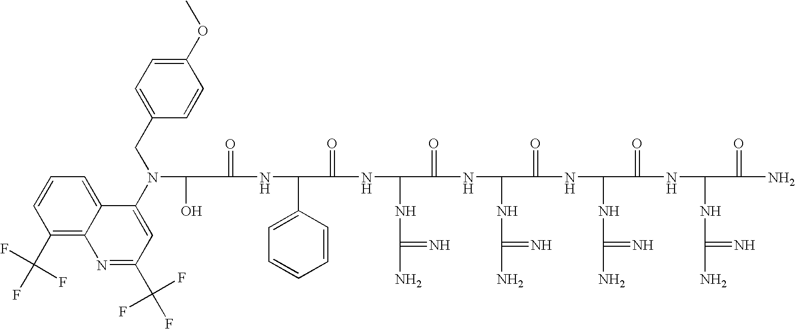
C(=O)(NC(C1=CC=CC=C1)C(=O)NC(NC(N)=N)C(=O)NC(NC(N)=N)C(=O)NC(NC(N)=N)C(=O)NC(NC(N)=N)C(=O)N)C(O)N(C1=CC(C(F)(F)F)=NC2=C(C(F)(F)F)C=CC=C12)CC1=CC=C(OC)C=C1
